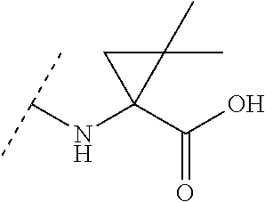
C(NC1(C(O)=O)C(C)(C)C1)(C)C
